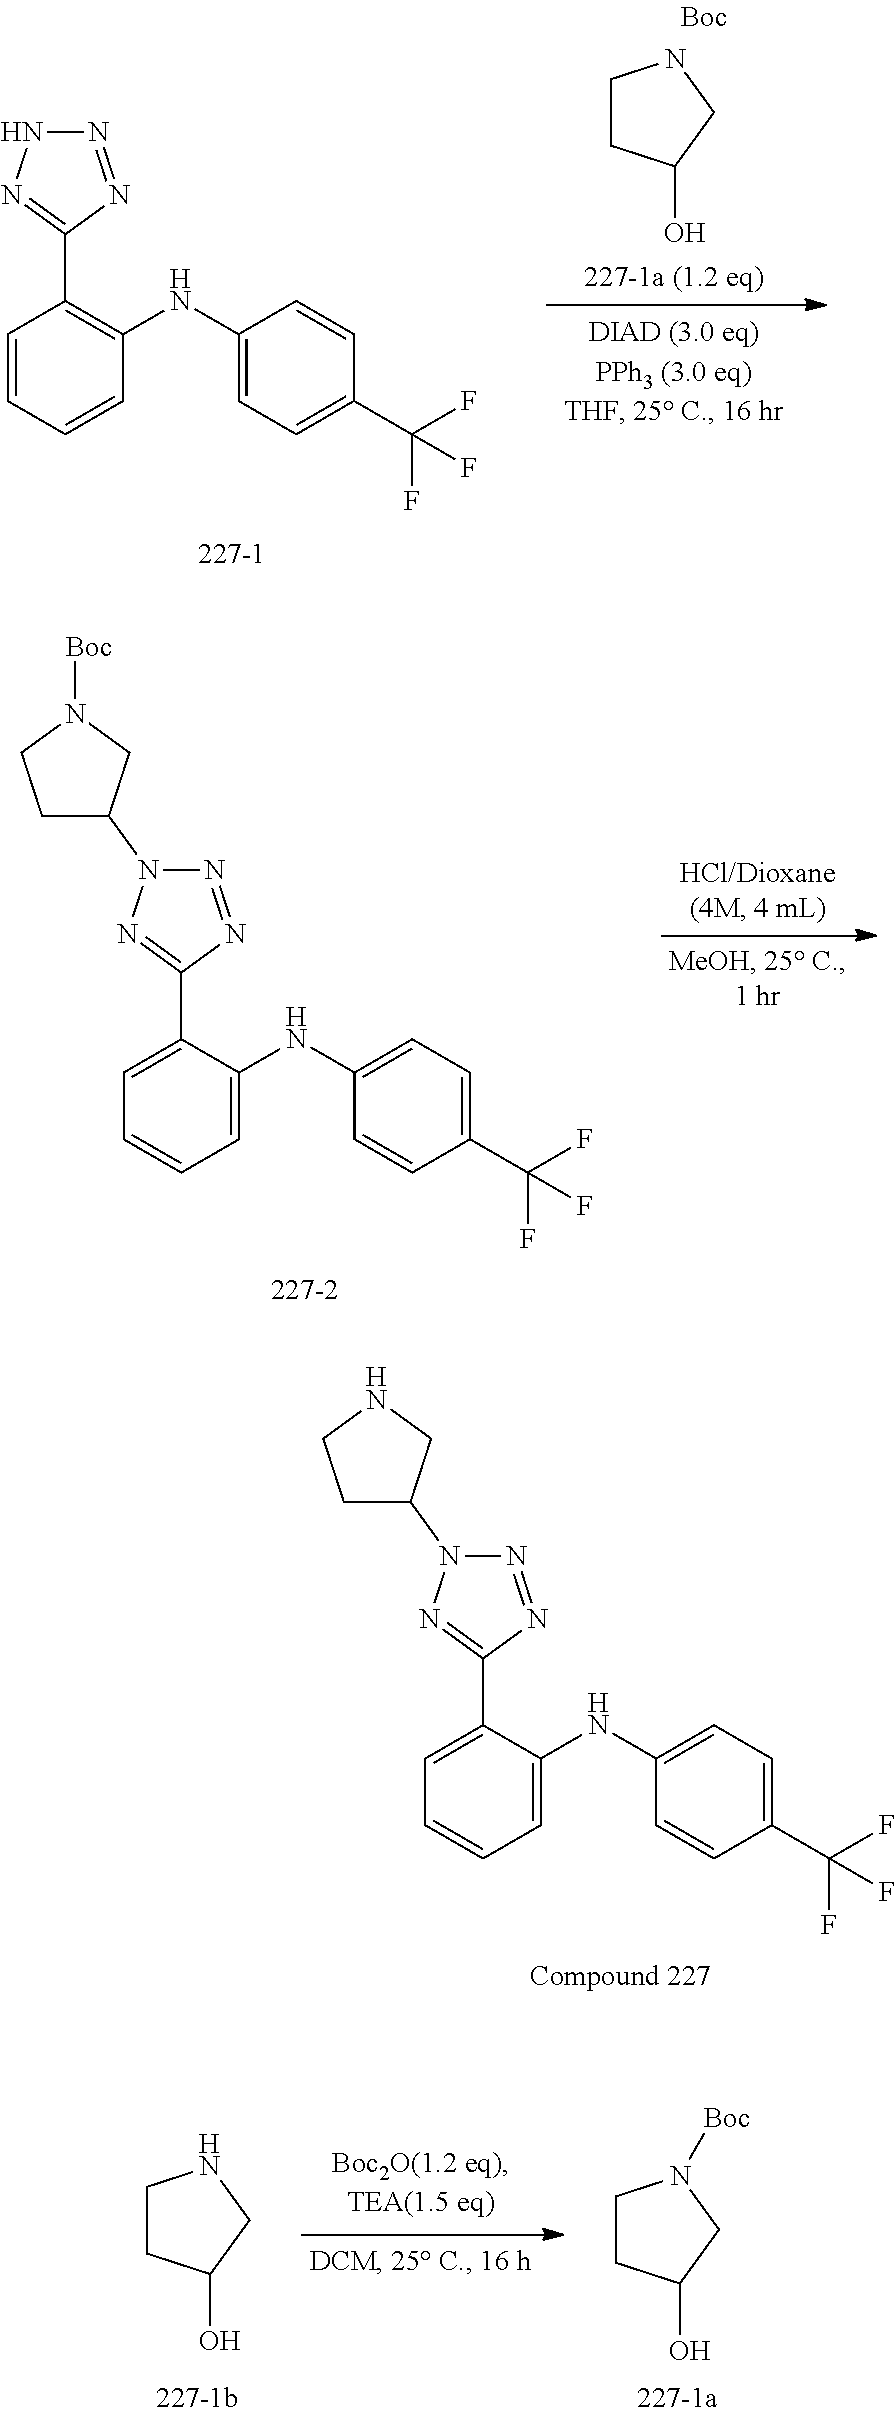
C1=CC=CC(NC2=CC=C(C(F)(F)F)C=C2)=C1C1=NNN=N1.C1CC(O)CN1.C1=C(C2=NN(C3CCN([Boc])C3)N=N2)C(NC2=CC=C(C(F)(F)F)C=C2)=CC=C1.C1=C(C2=NN(C3CCNC3)N=N2)C(NC2=CC=C(C(F)(F)F)C=C2)=CC=C1.C1CC(O)CN1.C1CC(O)CN1[Boc]
